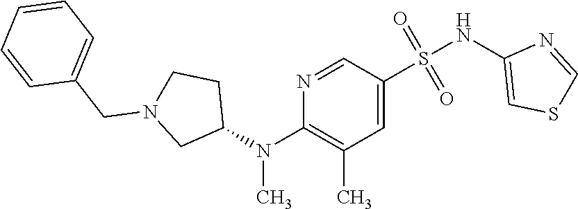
C1=C(S(NC2=CSC=N2)(=O)=O)C=NC(N(C2CCN(CC3=CC=CC=C3)C2)C)=C1C
